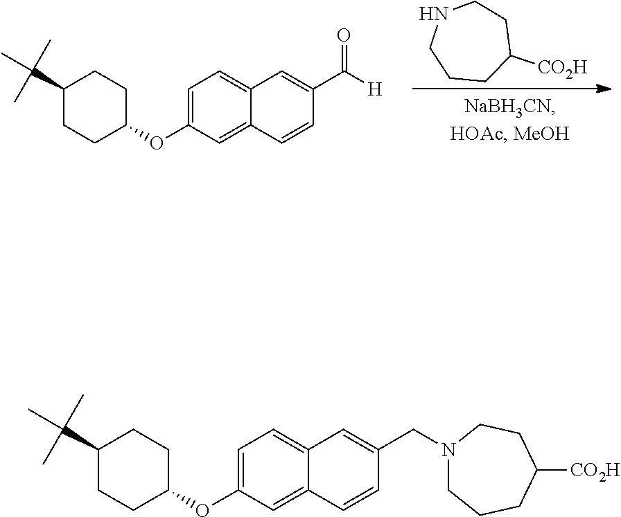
C1=C(OC2CCC(C(C)(C)C)CC2)C=C2C(=C1)C=C(C([H])=O)C=C2.C1([CO2H])CCNCCC1.C1=C(OC2CCC(C(C)(C)C)CC2)C=C2C(=C1)C=C(CN1CCCC([CO2H])CC1)C=C2
